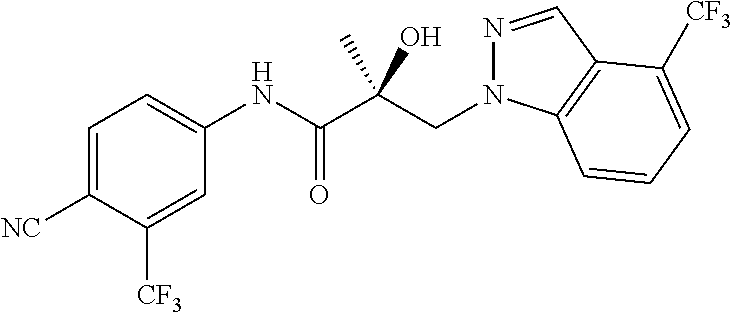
C1=C([NC])C([CF3])=CC(NC(C(CN2N=CC3=C2C=CC=C3[CF3])(C)O)=O)=C1
